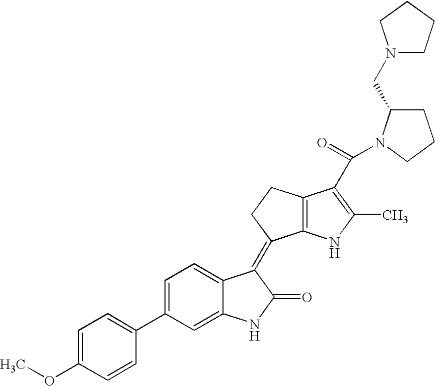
C1=C(C2=CC=C(OC)C=C2)C=C2C(=C1)C(=C1C3=C(CC1)C(C(N1C(CN4CCCC4)CCC1)=O)=C(C)N3)C(=O)N2
